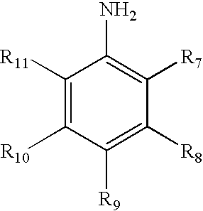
C1([R11])=C([R10])C([R9])=C([R8])C([R7])=C1N
